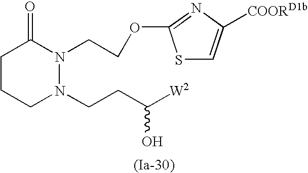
C1CCN(CCC([W2])O)N(CCOC2=NC([COORD1b])=CS2)C1=O
